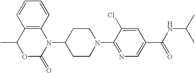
C12=C(C=CC=C1)N(C1CCN(C3=NC=C(C(NC(C)C)=O)C=C3Cl)CC1)C(=O)OC2C
